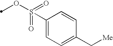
S(=O)(OC)(C1=CC=C(C[Me])C=C1)=O
